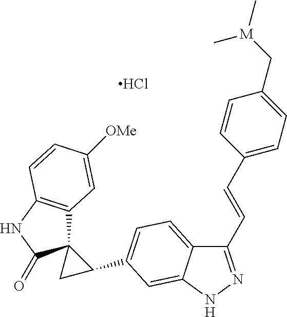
C1C(C2=CC=C3C(C=CC4=CC=C(C[M](C)C)C=C4)=NNC3=C2)C12C1=C(NC2=O)C=CC([OMe])=C1.Cl
